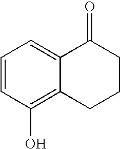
C1=CC(O)=C2C(=C1)C(=O)CCC2
